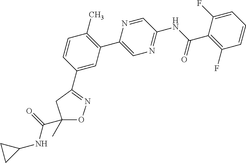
C1(C(=O)NC2CC2)(C)ON=C(C2=CC(C3=CN=C(NC(C4=C(F)C=CC=C4F)=O)C=N3)=C(C)C=C2)C1
